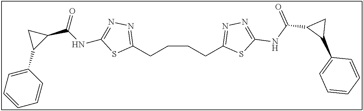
C(CCC1=NN=C(NC(C2C(C3=CC=CC=C3)C2)=O)S1)CC1=NN=C(NC(C2CC2C2=CC=CC=C2)=O)S1
